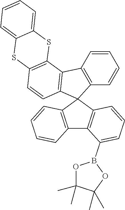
C1=CC=CC2=C1C1=C(C=CC3=C1SC1=CC=CC=C1S3)C21C2=C(C3=C1C=CC=C3)C(B1OC(C)(C)C(C)(C)O1)=CC=C2
